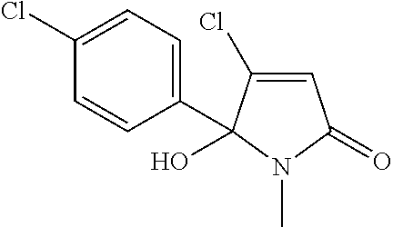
C1=C(Cl)C(O)(C2=CC=C(Cl)C=C2)N(C)C1=O
